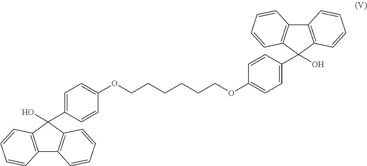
C1(OCCCCCCOC2=CC=C(C3(O)C4=C(C5=C3C=CC=C5)C=CC=C4)C=C2)=CC=C(C2(O)C3=C(C4=C2C=CC=C4)C=CC=C3)C=C1
